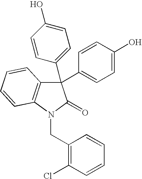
C1=CC(O)=CC=C1C1(C2=CC=C(O)C=C2)C2=C(N(CC3=C(Cl)C=CC=C3)C1=O)C=CC=C2
